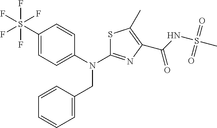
N(C1=NC(C(=O)NS(=O)(C)=O)=C(C)S1)(CC1=CC=CC=C1)C1=CC=C(S(F)(F)(F)(F)F)C=C1
